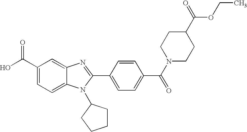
C1(C(O)=O)=CC=C2C(=C1)N=C(C1=CC=C(C(N3CCC(C(=O)OCC)CC3)=O)C=C1)N2C1CCCC1
